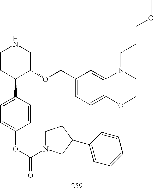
C1CC(C2=CC=C(OC(=O)N3CCC(C4=CC=CC=C4)C3)C=C2)C(OCC2=CC=C3C(=C2)N(CCCOC)CCO3)CN1
